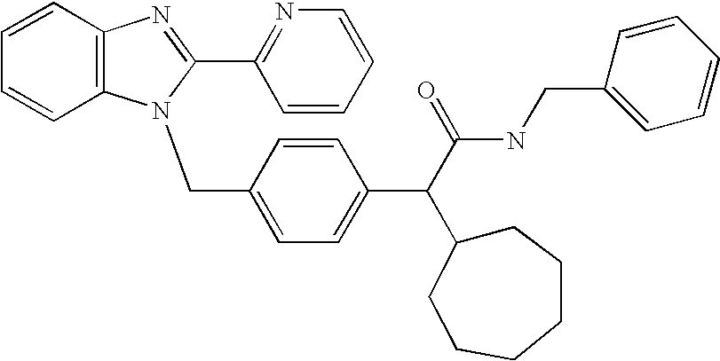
C1=CC=CC2=C1N=C(C1=NC=CC=C1)N2CC1=CC=C(C(C2CCCCCC2)C(NCC2=CC=CC=C2)=O)C=C1
